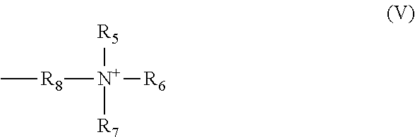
[R5][N+]([R8]C)([R6])[R7]
